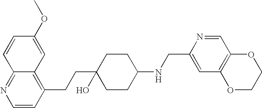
C1(OC)=CC2=C(CCC3(O)CCC(NCC4=CC5=C(C=N4)OCCO5)CC3)C=CN=C2C=C1
